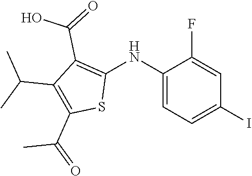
C1(NC2=C(C(=O)O)C(C(C)C)=C(C(=O)C)S2)=CC=C(I)C=C1F
